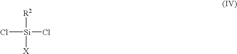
Cl[Si](Cl)([R2])[X]
